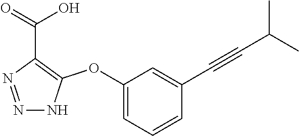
C1(OC2=C(C(=O)O)N=NN2)=CC=CC(C#CC(C)C)=C1
